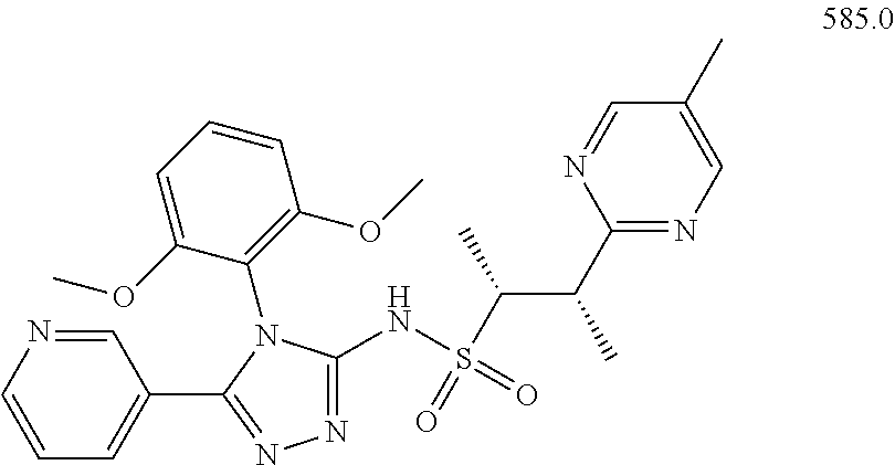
C1=NC=CC=C1C1=NN=C(NS(=O)(C(C)C(C2=NC=C(C)C=N2)C)=O)N1C1=C(OC)C=CC=C1OC
